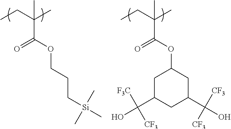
C(C(C)(C(OCCC[Si](C)(C)C)=O)C)C.C(C(C)(C)C(OC1CC(C(O)([F3C])[CF3])CC(C(O)([CF3])[CF3])C1)=O)C
